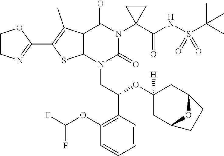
C12=C(N(CC(C3=C(OC(F)F)C=CC=C3)OC3([H])CC4OC(C3)CC4)C(=O)N(C3(C(=O)NS(C(C)(C)C)(=O)=O)CC3)C1=O)SC(C1=NC=CO1)=C2C
